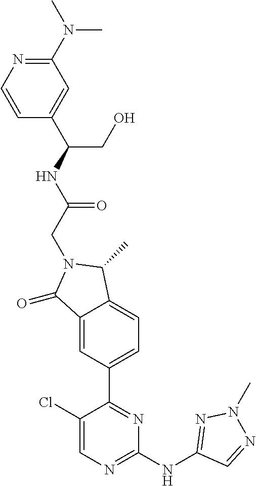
C1(=O)C2=CC(C3=NC(NC4=NN(C)N=C4)=NC=C3Cl)=CC=C2C(C)N1CC(=O)NC(CO)C1=CC(N(C)C)=NC=C1
